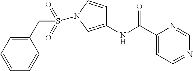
C1=CC=C(CS(=O)(=O)N2C=CC(NC(C3=CC=NC=N3)=O)=C2)C=C1
